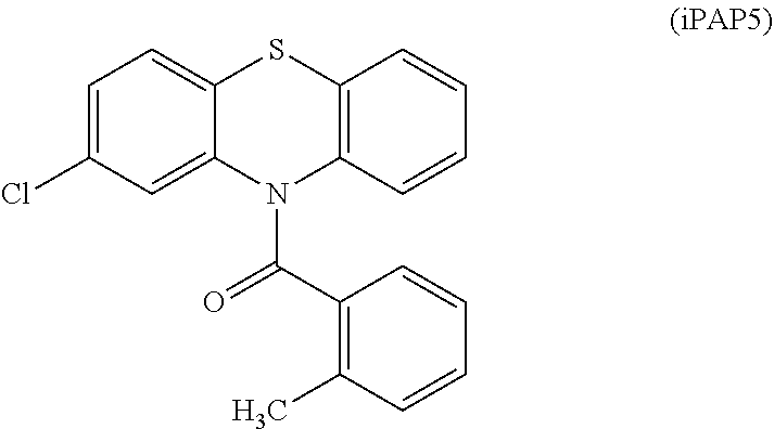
C12=CC=C(Cl)C=C1N(C(C1=C(C)C=CC=C1)=O)C1=C(S2)C=CC=C1
